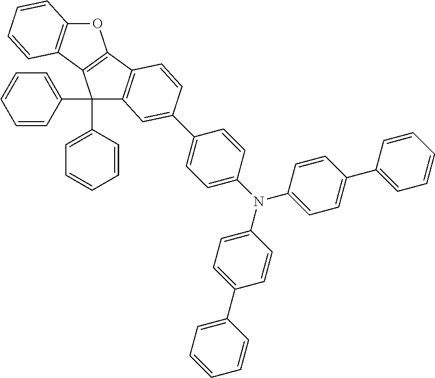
C1=CC(C2(C3=CC=CC=C3)C3=C(C4=C2C2=C(O4)C=CC=C2)C=CC(C2=CC=C(N(C4=CC=C(C5=CC=CC=C5)C=C4)C4=CC=C(C5=CC=CC=C5)C=C4)C=C2)=C3)=CC=C1
